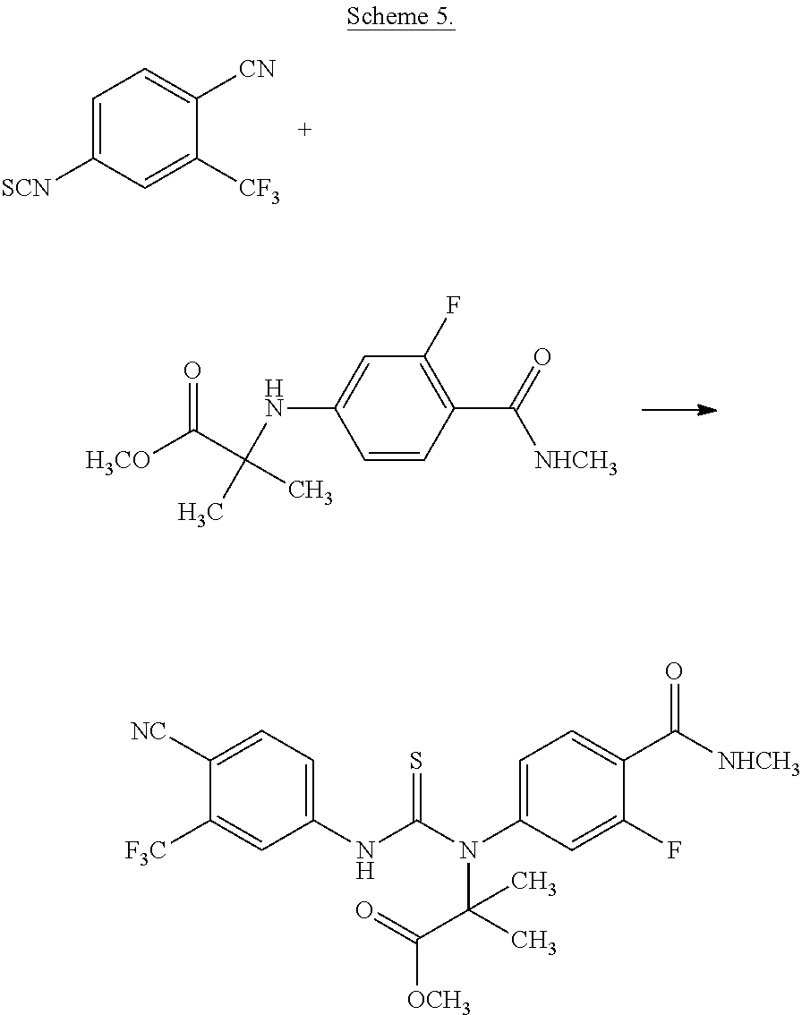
C1=C([SCN])C=C([CF3])C([CN])=C1.O=C(C(C)(NC1=CC(F)=C(C(=O)[NHCH3])C=C1)C)[H3CO].C1=C(N(C(NC2=CC=C([NC])C([F3C])=C2)=S)C(C)(C(=O)[OCH3])C)C=C(F)C(C([NHCH3])=O)=C1
